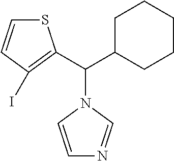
N1(C(C2CCCCC2)C2=C(I)C=CS2)C=CN=C1
